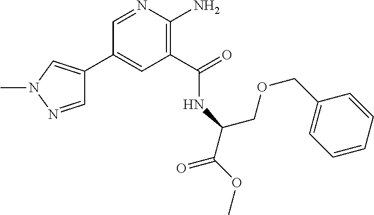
C1(C2=CN(C)N=C2)=CC(C(=O)NC(COCC2=CC=CC=C2)C(=O)OC)=C(N)N=C1
